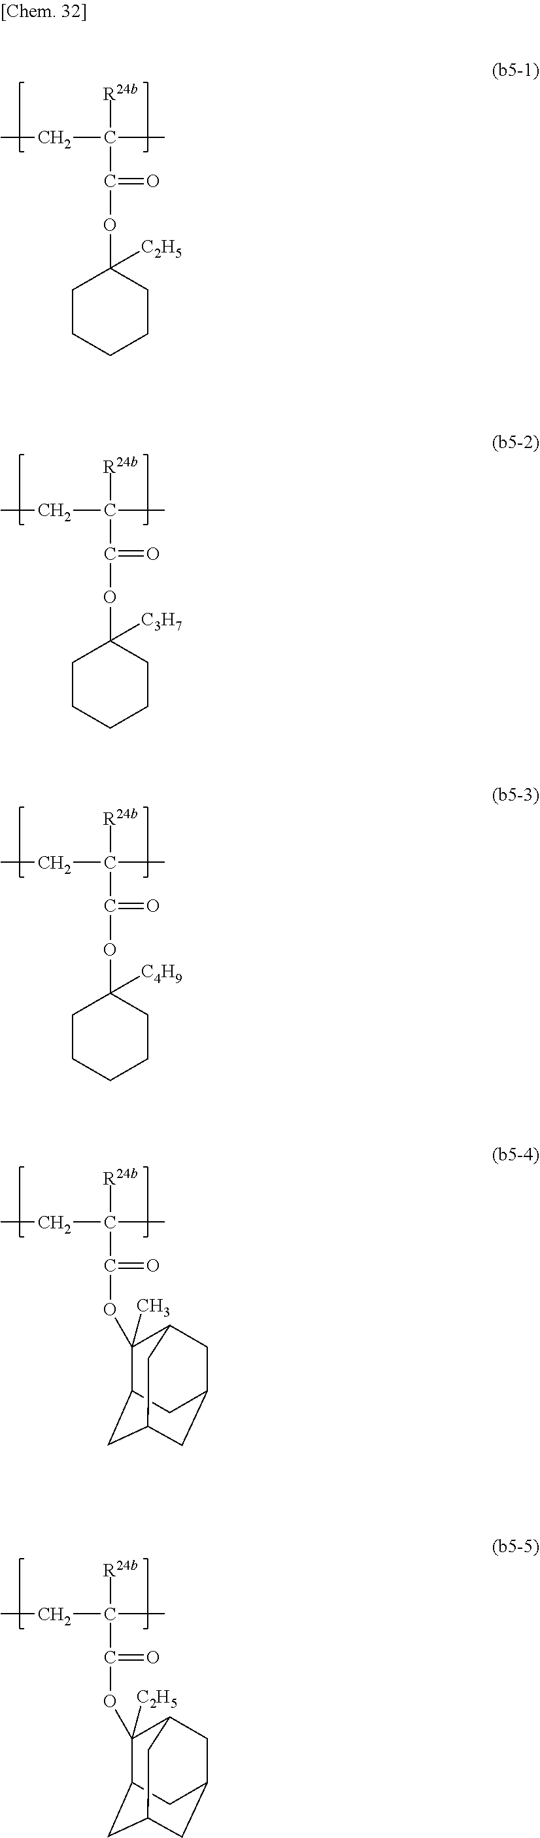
C1CCCCC1(OC(C(CC)([R24b])C)=O)[C2H5].C1CCCCC1(OC(C(CC)([R24b])C)=O)[C3H7].C1CCCCC1(OC(C(CC)([R24b])C)=O)[C4H9].O(C(C(CC)([R24b])C)=O)C1(C)C2CC3CC(CC1C3)C2.O(C(C(CC)([R24b])C)=O)C1([C2H5])C2CC3CC(CC1C3)C2
